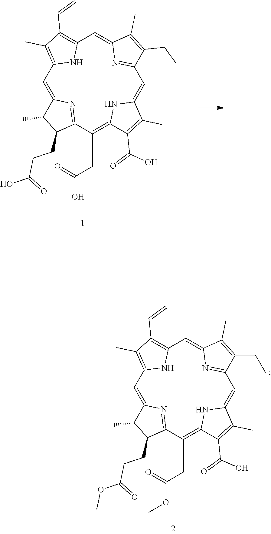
C1=C2N=C(C(CC(OC)=O)=C3NC(=CC4=NC(=CC5=C(C=C)C(C)=C1N5)C(C)=C4CC)C(C)=C3C(=O)O)C(CCC(=O)OC)C2C.C1=C2N=C(C(CC(O)=O)=C3NC(=CC4=NC(=CC5=C(C=C)C(C)=C1N5)C(C)=C4CC)C(C)=C3C(=O)O)C(CCC(=O)O)C2C
